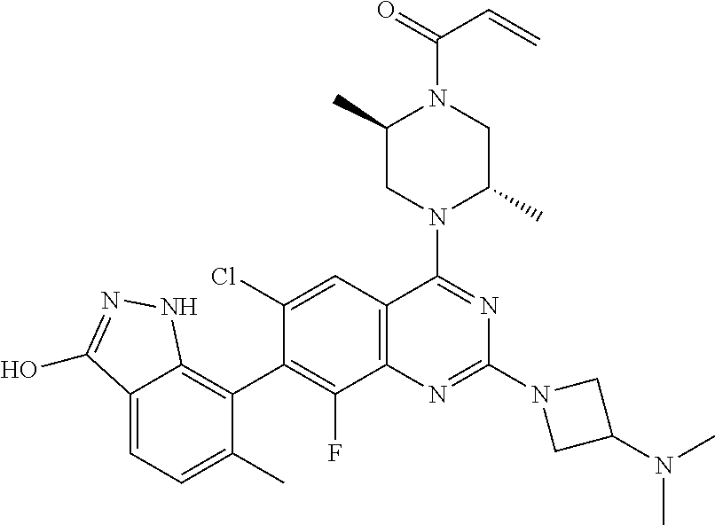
C12=CC=C(C)C(C3=C(F)C4=C(C=C3Cl)C(N3C(C)CN(C(=O)C=C)C(C)C3)=NC(N3CC(N(C)C)C3)=N4)=C1NN=C2O
